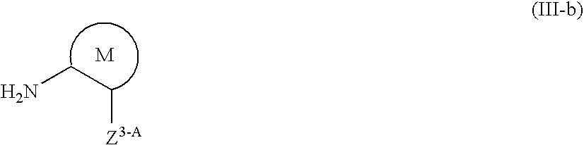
NCC[Z3-A]
